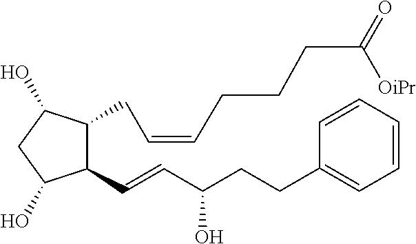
C1(C=CC(CCC2=CC=CC=C2)O)C(CC=CCCCC(=O)[OiPr])C(O)CC1O
